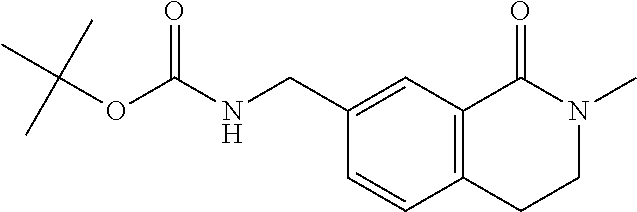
N(C(OC(C)(C)C)=O)CC1=CC2=C(C=C1)CCN(C)C2=O
